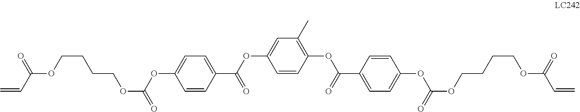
C1=CC(C(=O)OC2=CC(C)=C(OC(=O)C3=CC=C(OC(OCCCCOC(C=C)=O)=O)C=C3)C=C2)=CC=C1OC(OCCCCOC(=O)C=C)=O
